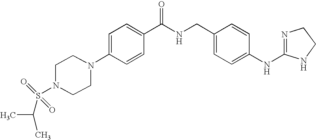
C1=C(N2CCN(S(=O)(C(C)C)=O)CC2)C=CC(C(NCC2=CC=C(NC3=NCCN3)C=C2)=O)=C1
